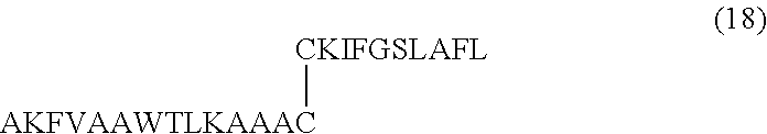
[CKIFGSLAFL][AKFVAAWTLKAAAC]
